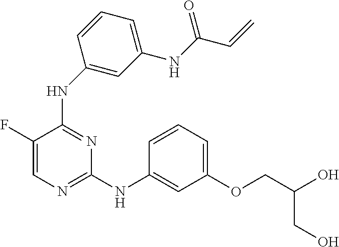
N(C1=NC=C(F)C(NC2=CC(NC(=O)C=C)=CC=C2)=N1)C1=CC(OCC(O)CO)=CC=C1
